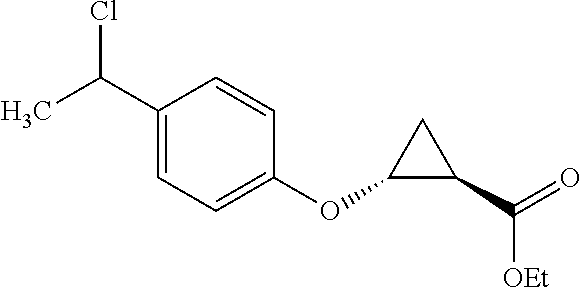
C1=CC(OC2C(C(=O)[OEt])C2)=CC=C1C(C)Cl
